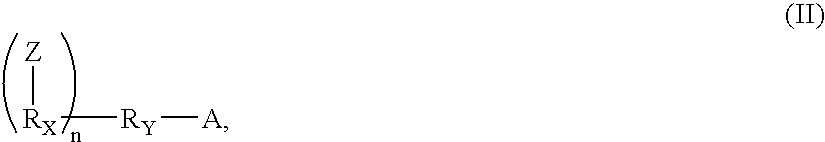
[Z][RX][RY][A]
